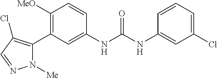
C1([OMe])=C(C2=C(Cl)C=NN2[Me])C=C(NC(=O)NC2=CC(Cl)=CC=C2)C=C1
